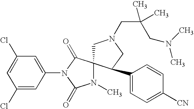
C1=C(Cl)C=C(N2C(=O)C3(N(C)C2=O)CN(CC(CN(C)C)(C)C)CC3C2=CC=C([CN])C=C2)C=C1Cl
